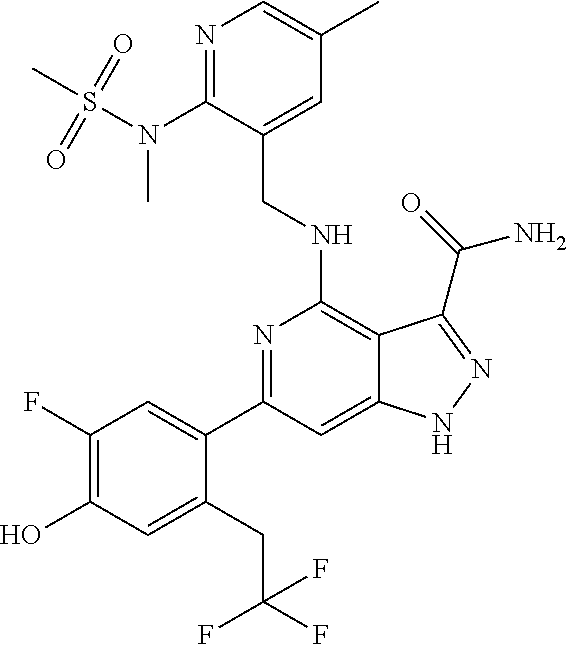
C1(C2=CC(F)=C(O)C=C2CC(F)(F)F)=NC(NCC2=CC(C)=CN=C2N(S(=O)(=O)C)C)=C2C(=C1)NN=C2C(N)=O
